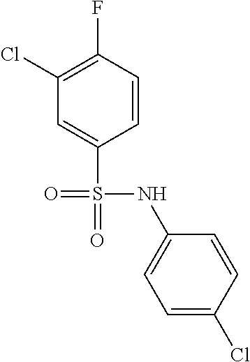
C1(Cl)=C(F)C=CC(S(=O)(NC2=CC=C(Cl)C=C2)=O)=C1
